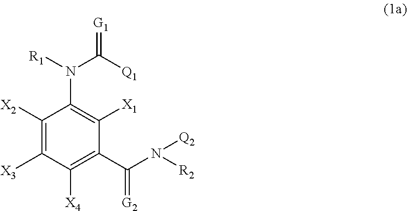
C1([X4])=C(C(=[G2])N([Q2])[R2])C([X1])=C(N(C([Q1])=[G1])[R1])C([X2])=C1[X3]
